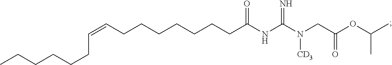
C(CCCC(=O)NC(N(CC(OC(C)C)=O)[CD3])=N)CCCC=CCCCCCC
